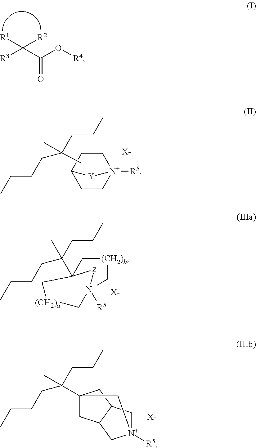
[R3]C(C(O[R4])=O)([R2])[R1].[X-].C1CC2CC[N+]1([R5])[Y]2.CC(CCC)(CCCC)C.C1[(CH2)b]C[N+]2([R5])[z]C1(C(CCC)(CCCC)C)C[(CH2)a]C2.[X-].C12(C(CCC)(CCCC)C)CC3C(C1)C[N+]([R5])(C3)C2.[X-]
